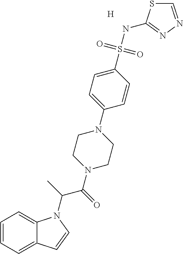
[H].C1=CC=C2C(=C1)N(C(C(=O)N1CCN(C3=CC=C(S(NC4=NN=CS4)(=O)=O)C=C3)CC1)C)C=C2
